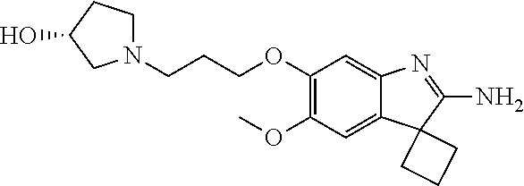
C1N(CCCOC2=C(OC)C=C3C(=C2)N=C(N)C32CCC2)CC(O)C1
